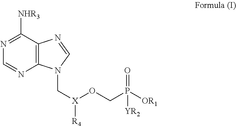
N1=C([NHR3])C2=C(N=C1)N(C[X]([R4])OCP(=O)([OR1])[YR2])C=N2
